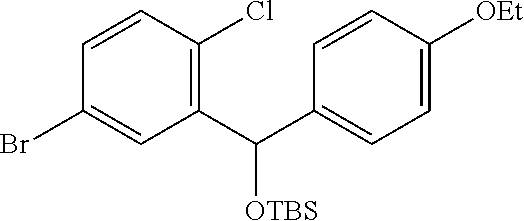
C1(C(C2=CC=C([OEt])C=C2)[OTBS])=C(Cl)C=CC(Br)=C1
